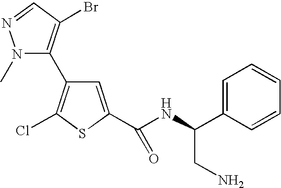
N1(C)N=CC(Br)=C1C1=C(Cl)SC(C(NC(C2=CC=CC=C2)CN)=O)=C1
